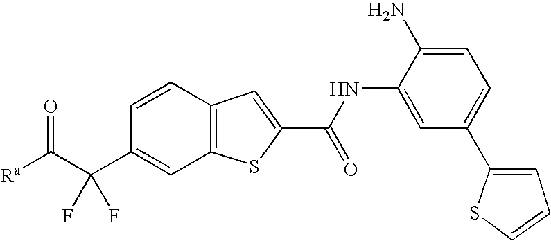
C12=C(SC(C(NC3=CC(C4=CC=CS4)=CC=C3N)=O)=C1)C=C(C(C([Ra])=O)(F)F)C=C2
